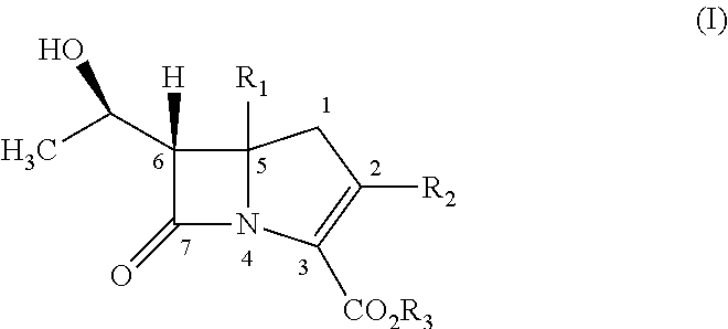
C12([R1])N(C([CO2R3])=C([R2])C1)C(=O)C2(C(C)O)[H]
